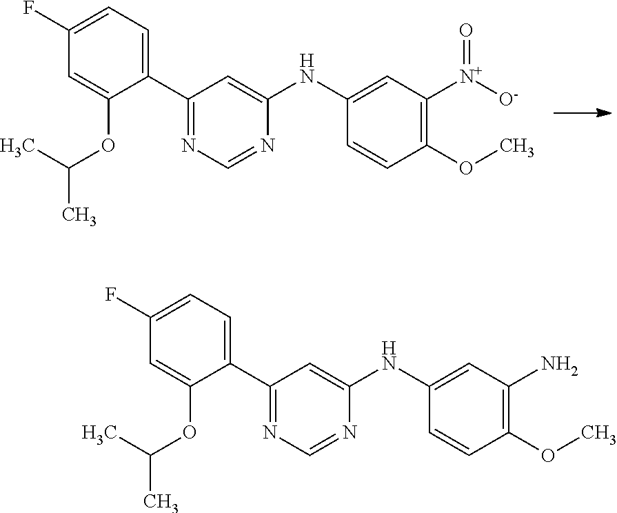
C1(C2=NC=NC(NC3=CC([N+]([O-])=O)=C(OC)C=C3)=C2)=CC=C(F)C=C1OC(C)C.C1(C2=NC=NC(NC3=CC(N)=C(OC)C=C3)=C2)=CC=C(F)C=C1OC(C)C
